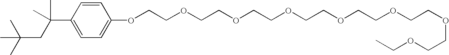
C1=CC(C(CC(C)(C)C)(C)C)=CC=C1OCCOCCOCCOCCOCCOCCOCCOCC
